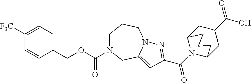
C1(COC(N2CCCN3C(=CC(C(=O)N4C5CC(C(=O)O)CC4CCC5)=N3)C2)=O)=CC=C([F3C])C=C1
